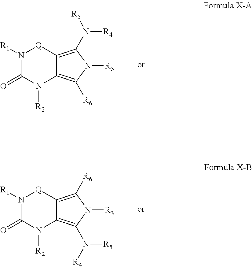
N1([R1])C(=O)N([R2])C2=C([R6])N([R3])C(N([R5])[R4])=C2[Q]1.N1([R1])C(=O)N([R2])C2=C(N([R4])[R5])N([R3])C([R6])=C2[Q]1
